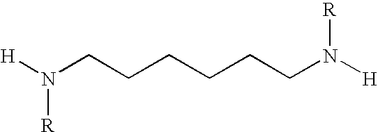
[H]N(CCCCCCN([H])[R])[R]
